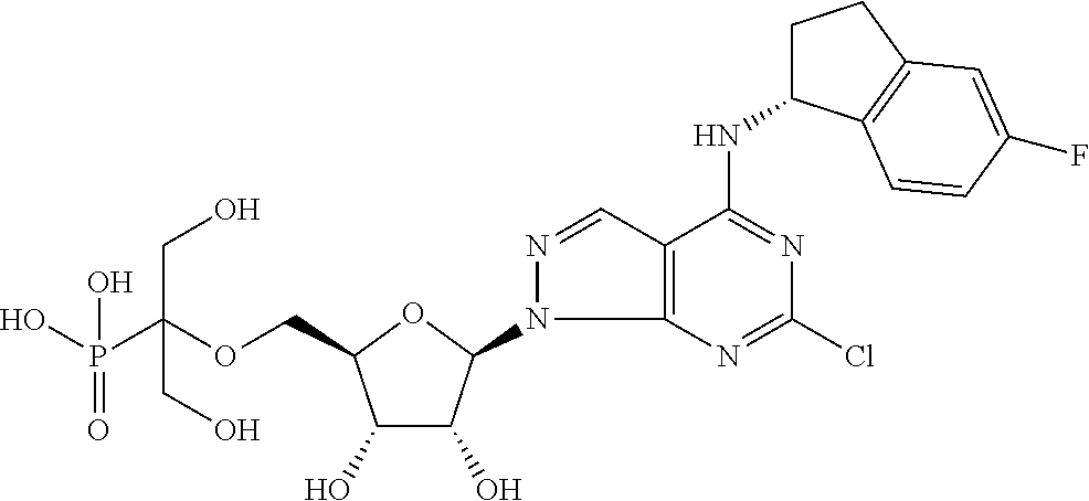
C(OCC1C(O)C(O)C(N2C3=C(C=N2)C(NC2CCC4=C2C=CC(F)=C4)=NC(Cl)=N3)O1)(P(O)(=O)O)(CO)CO
